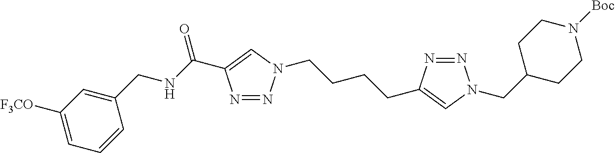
N1=NN(CCCCC2=CN(CC3CCN([Boc])CC3)N=N2)C=C1C(NCC1=CC([F3CO])=CC=C1)=O
